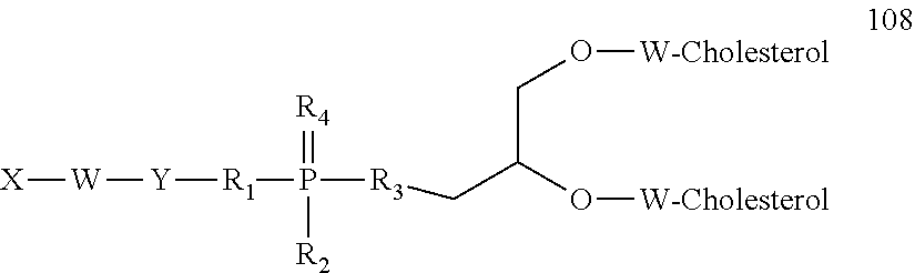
[X][W][Y][R1]P(=[R4])([R3]CC(CO[W-Cholesterol])O[W-Cholesterol])[R2]
